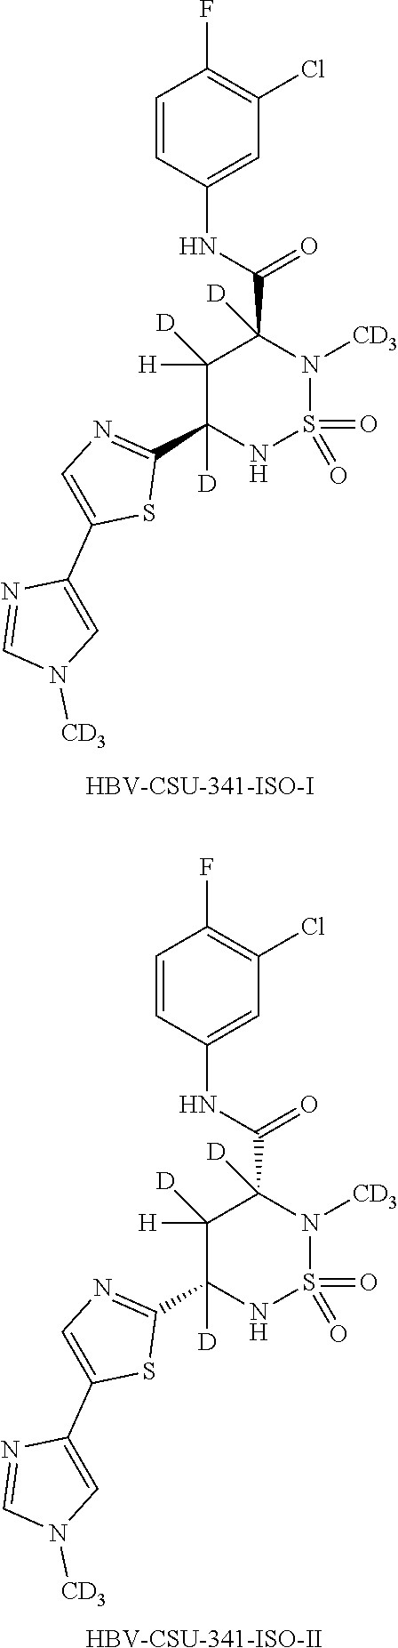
C1=CC(NC(C2([D])C([H])([D])C(C3=NC=C(C4=CN([CD3])C=N4)S3)([D])NS(=O)(=O)N2[CD3])=O)=CC(Cl)=C1F.[HBV-CSU-341-ISO-I].C1=CC(NC(C2([D])C([H])([D])C(C3=NC=C(C4=CN([CD3])C=N4)S3)([D])NS(=O)(=O)N2[CD3])=O)=CC(Cl)=C1F.[HBV-CSU-341-ISO-II]
